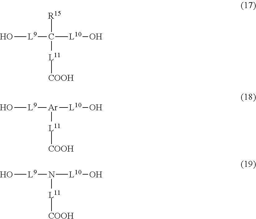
O[L9]C([L10]O)([R15])[L11][COOH].O[L9][Ar]([L10]O)[L11][COOH].O[L9]N([L10]O)[L11][COOH]
